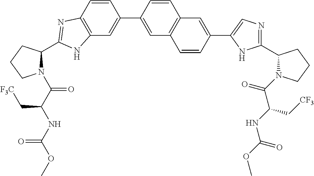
C12=C(C=CC(C3=CC4=C(C=C3)C=C(C3=CN=C(C5N(C(C(NC(=O)OC)C[CF3])=O)CCC5)N3)C=C4)=C1)N=C(C1N(C(C(NC(OC)=O)C[F3C])=O)CCC1)N2
